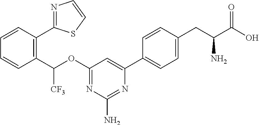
C1=CC(C2=NC=CS2)=C(C(OC2=NC(N)=NC(C3=CC=C(CC(C(O)=O)N)C=C3)=C2)[CF3])C=C1
